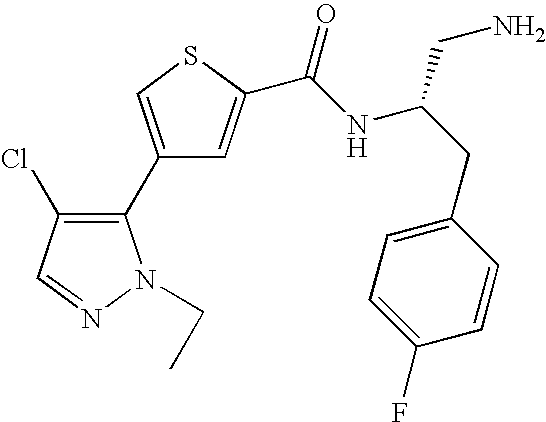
C1(C2=C(Cl)C=NN2CC)=CSC(C(NC(CC2=CC=C(F)C=C2)CN)=O)=C1
